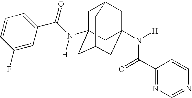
C1C2(N(C(C3=CC=CC(F)=C3)=O)[H])CC3CC(N([H])C(C4=NC=NC=C4)=O)(CC1C3)C2
